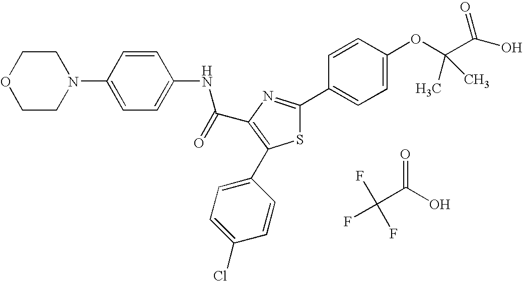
C(C1=C(C2=CC=C(Cl)C=C2)SC(C2=CC=C(OC(C(O)=O)(C)C)C=C2)=N1)(NC1=CC=C(N2CCOCC2)C=C1)=O.FC(C(O)=O)(F)F
